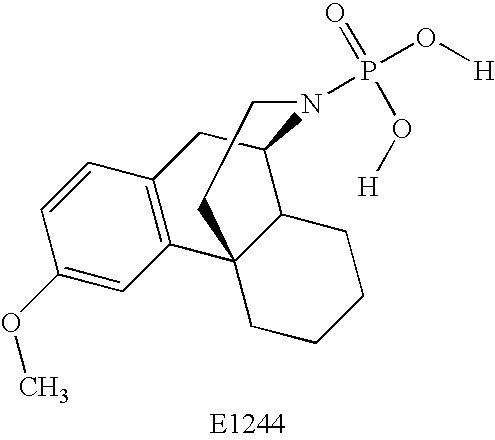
C1(OC)=CC2=C(C=C1)CC1C3C2(CCCC3)CCN1P(O[H])(=O)O[H]
